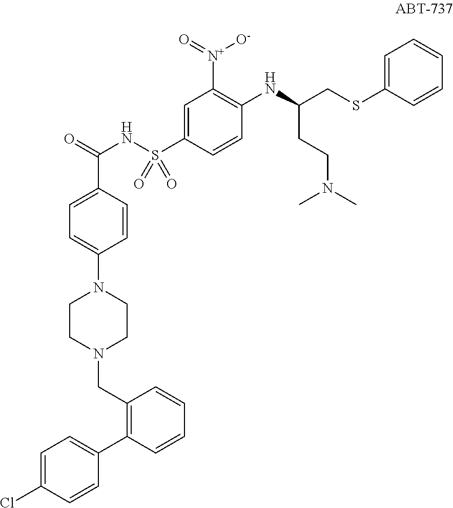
C1=C(S(NC(=O)C2=CC=C(N3CCN(CC4=C(C5=CC=C(Cl)C=C5)C=CC=C4)CC3)C=C2)(=O)=O)C=CC(NC(CSC2=CC=CC=C2)CCN(C)C)=C1[N+](=O)[O-]
